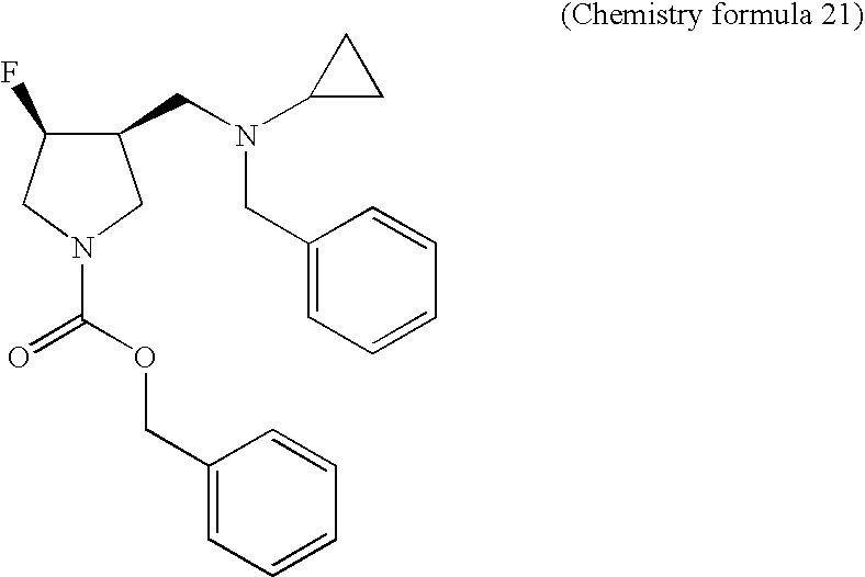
C1(CN(C2CC2)CC2=CC=CC=C2)C(F)CN(C(=O)OCC2=CC=CC=C2)C1
